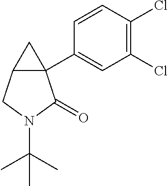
C1=CC(Cl)=C(Cl)C=C1C12C(C1)CN(C(C)(C)C)C2=O
